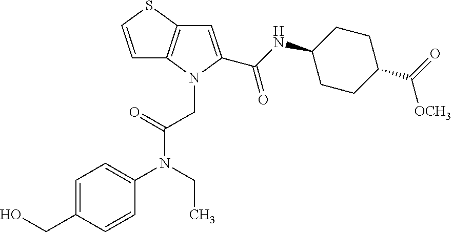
C1=C(CO)C=CC(N(CC)C(CN2C(C(NC3CCC(C([OCH3])=O)CC3)=O)=CC3=C2C=CS3)=O)=C1
